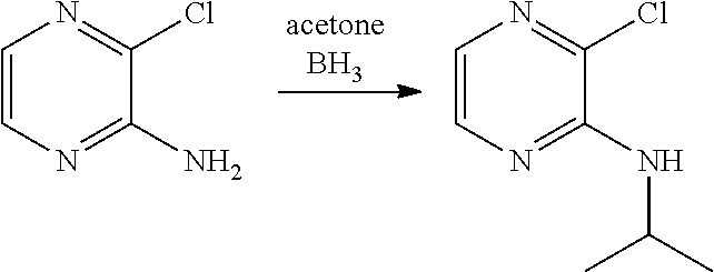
C1=CN=C(N)C(Cl)=N1.C1=CN=C(NC(C)C)C(Cl)=N1
